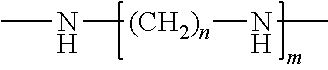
CN[(CH2)n]NC
